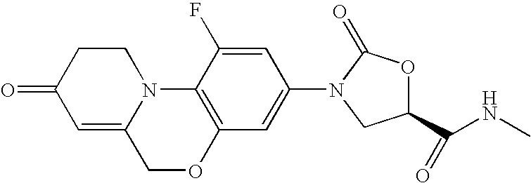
C1(=O)C=C2N(CC1)C1=C(OC2)C=C(N2C(=O)OC(C(NC)=O)C2)C=C1F
